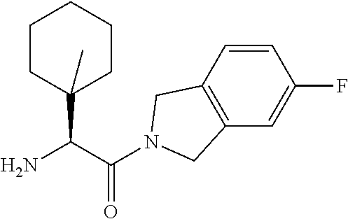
C(C(N)C1(C)CCCCC1)(=O)N1CC2=C(C=C(F)C=C2)C1
